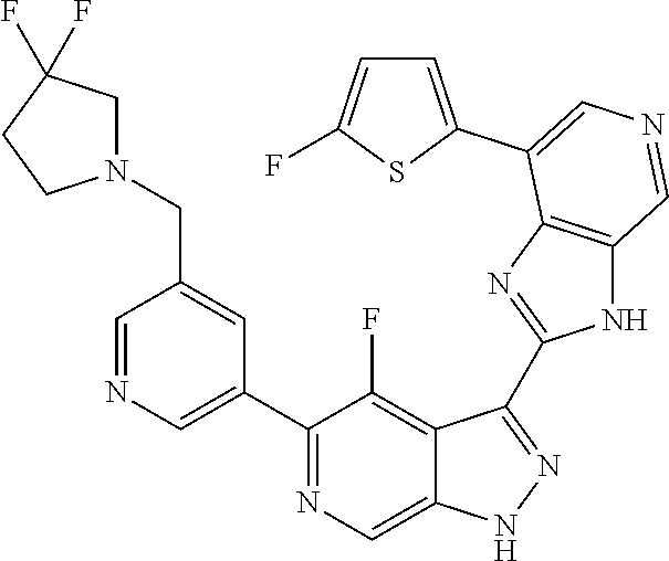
C1(C2=CN=CC(CN3CC(F)(F)CC3)=C2)=NC=C2C(=C1F)C(C1=NC3=C(N1)C=NC=C3C1=CC=C(F)S1)=NN2
